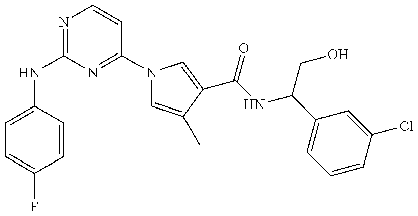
C1(NC2=NC=CC(N3C=C(C)C(C(=O)NC(CO)C4=CC=CC(Cl)=C4)=C3)=N2)=CC=C(F)C=C1
